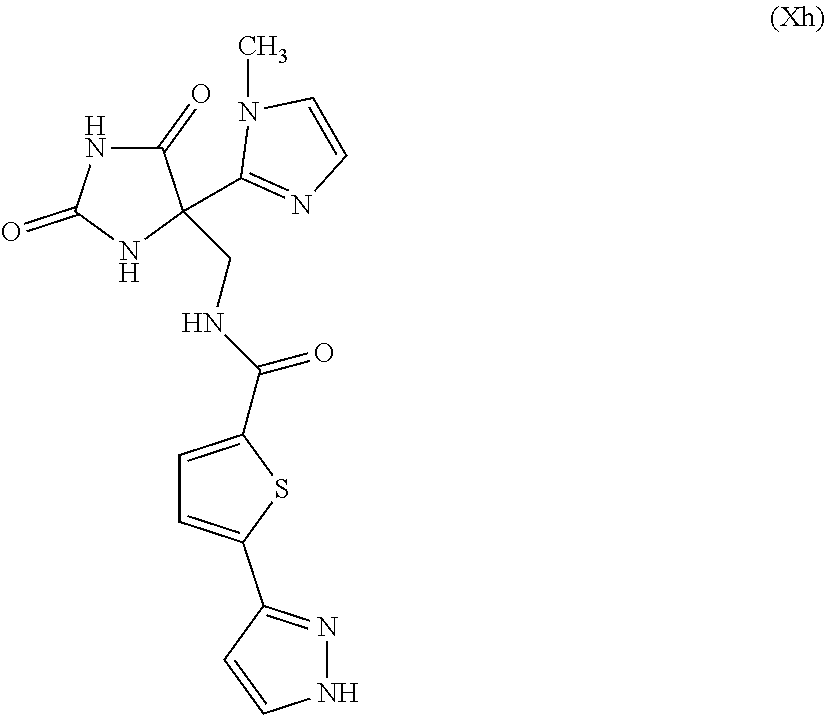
C1(=O)NC(=O)NC1(C1=NC=CN1C)CNC(=O)C1=CC=C(C2=NNC=C2)S1
